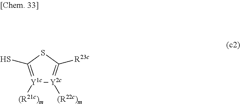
[Y1c]1([(R21c)m])=C(S)SC([R23c])=[Y2c]1[(R22c)m]
